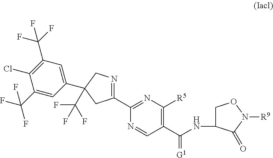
C1(C(NC2CON([R9])C2=O)=[G1])=C([R5])N=C(C2=NCC(C3=CC(C(F)(F)F)=C(Cl)C(C(F)(F)F)=C3)(C(F)(F)F)C2)N=C1
